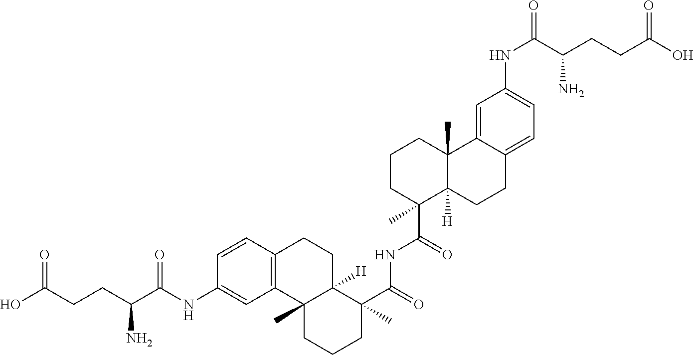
C1=CC2=C(C=C1NC(C(CCC(O)=O)N)=O)C1(C)C([H])(CC2)C(C(=O)NC(C2(C)C3([H])C(C)(CCC2)C2=CC(NC(=O)C(CCC(O)=O)N)=CC=C2CC3)=O)(C)CCC1
